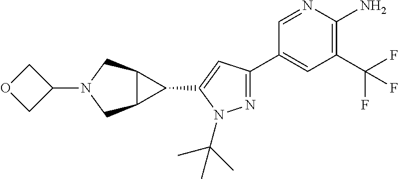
N1=C(C2=CC(C(F)(F)F)=C(N)N=C2)C=C(C2C3C2CN(C2COC2)C3)N1C(C)(C)C
